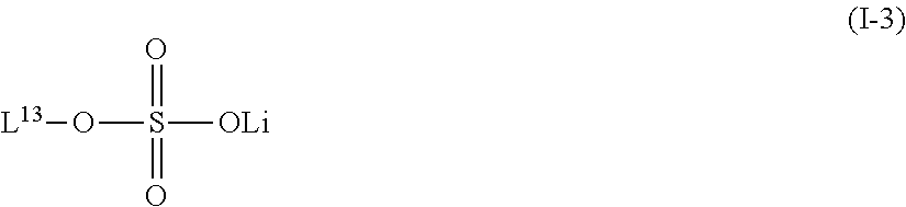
[L13]OS([OLi])(=O)=O
